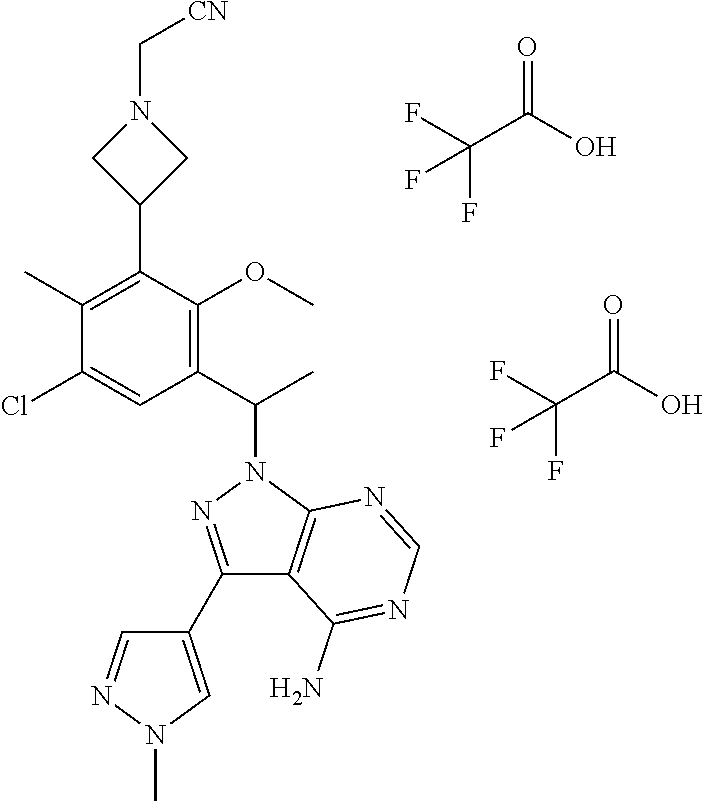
C1(C)=C(C2CN(C[CN])C2)C(OC)=C(C(C)N2N=C(C3=CN(C)N=C3)C3=C2N=CN=C3N)C=C1Cl.O=C(O)C(F)(F)F.O=C(O)C(F)(F)F
